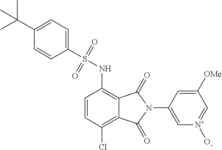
C1=CC(Cl)=C2C(=C1NS(C1=CC=C(C(C)(C)C)C=C1)(=O)=O)C(=O)N(C1=C[N+]([O-])=CC([OMe])=C1)C2=O
